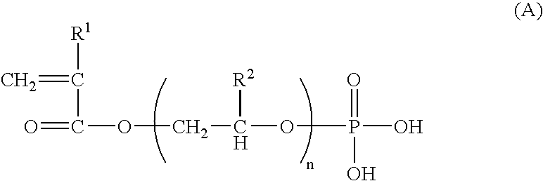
O=C(C(=C)[R1])OCC([R2])OP(=O)(O)O
